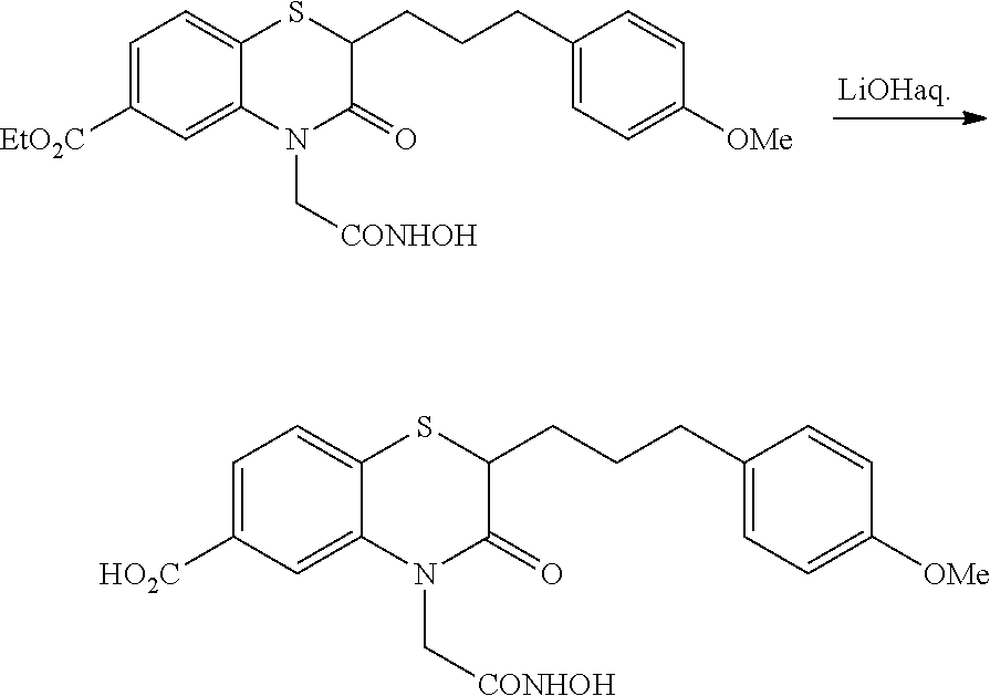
C1=C([HO2C])C=C2C(=C1)SC(CCCC1=CC=C([OMe])C=C1)C(=O)N2C[CONHOH].C1=C([EtO2C])C=C2C(=C1)SC(CCCC1=CC=C([OMe])C=C1)C(=O)N2C[CONHOH]
